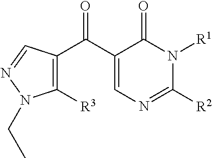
C(C1=CN=C([R2])N([R1])C1=O)(=O)C1=C([R3])N(CC)N=C1
